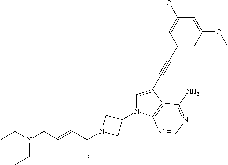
C1=C(C#CC2=CC(OC)=CC(OC)=C2)C2=C(N1C1CN(C(C=CCN(CC)CC)=O)C1)N=CN=C2N
